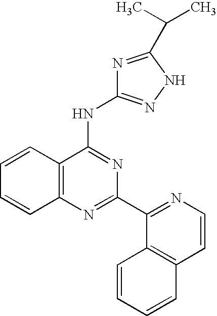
C12=C(N=C(C3=NC=CC4=C3C=CC=C4)N=C1NC1=NNC(C(C)C)=N1)C=CC=C2
